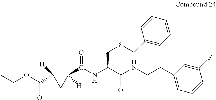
CCOC(C1([H])C(C(=O)NC(C(NCCC2=CC=CC(F)=C2)=O)CSCC2=CC=CC=C2)([H])C1)=O
